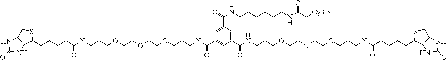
C1=C(C(=O)NCCCCCCNC(C[Cy3.5])=O)C=C(C(NCCCOCCOCCOCCCNC(CCCCC2SCC3C2NC(=O)N3)=O)=O)C=C1C(NCCCOCCOCCOCCCNC(CCCCC1SCC2C1NC(=O)N2)=O)=O
